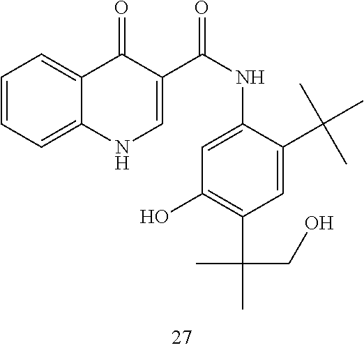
C1=CC=C2C(=C1)C(=O)C(C(NC1=CC(O)=C(C(C)(CO)C)C=C1C(C)(C)C)=O)=CN2
